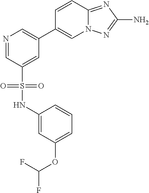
N1=CC(S(=O)(=O)NC2=CC(OC(F)F)=CC=C2)=CC(C2=CN3C(=NC(N)=N3)C=C2)=C1
